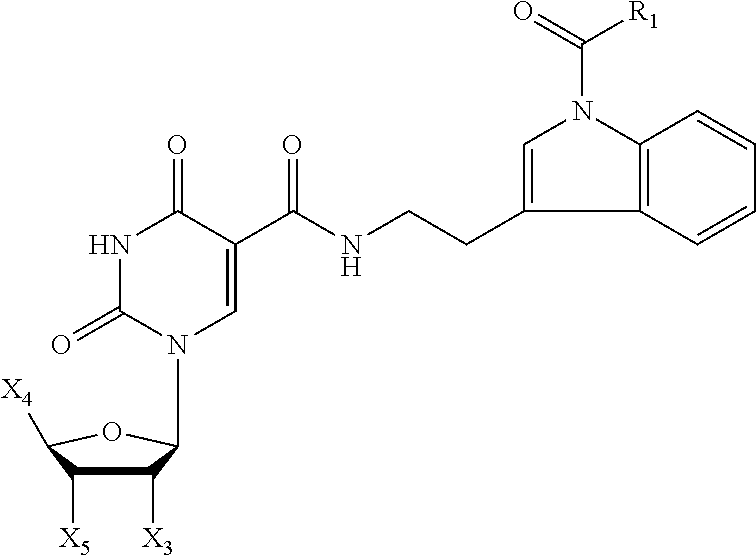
C12=C(C=CC=C1)C(CCNC(=O)C1=CN(C3C([X3])C([X5])C([X4])O3)C(=O)NC1=O)=CN2C(=O)[R1]
